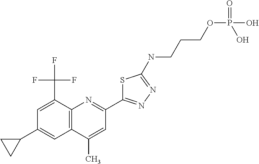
C1(C)=CC(C2=NN=C(NCCCOP(O)(=O)O)S2)=NC2=C1C=C(C1CC1)C=C2C(F)(F)F
